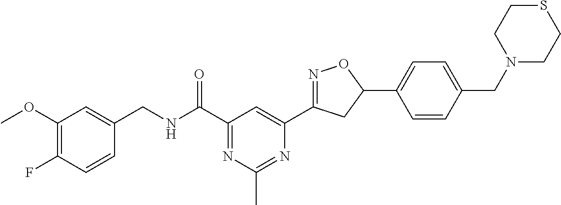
C1(OC)=C(F)C=CC(CNC(C2=NC(C)=NC(C3=NOC(C4=CC=C(CN5CCSCC5)C=C4)C3)=C2)=O)=C1
